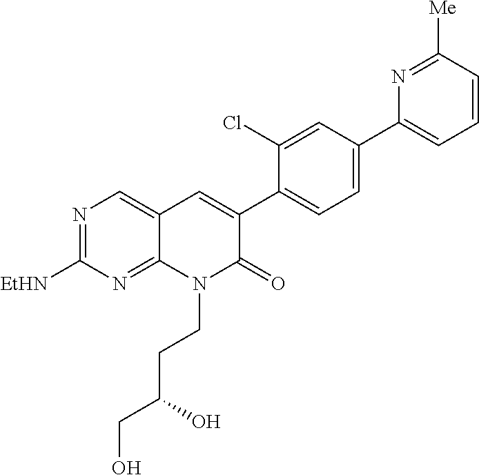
N1=C([EtHN])N=C2C(=C1)C=C(C1=CC=C(C3=CC=CC([Me])=N3)C=C1Cl)C(=O)N2CCC(CO)O
